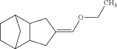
C1CC2C3C(C1C2)CC(=COCC)C3
